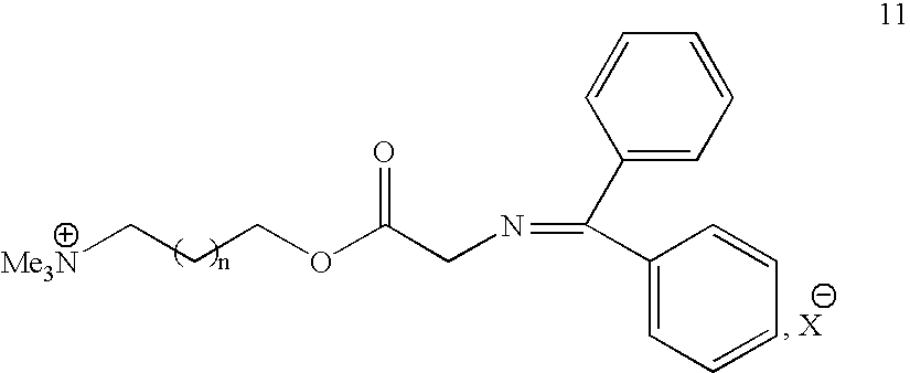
[Me3N]CCCOC(CN=C(C1=CC=CC=C1)C1=CC=CC=C1)=O
